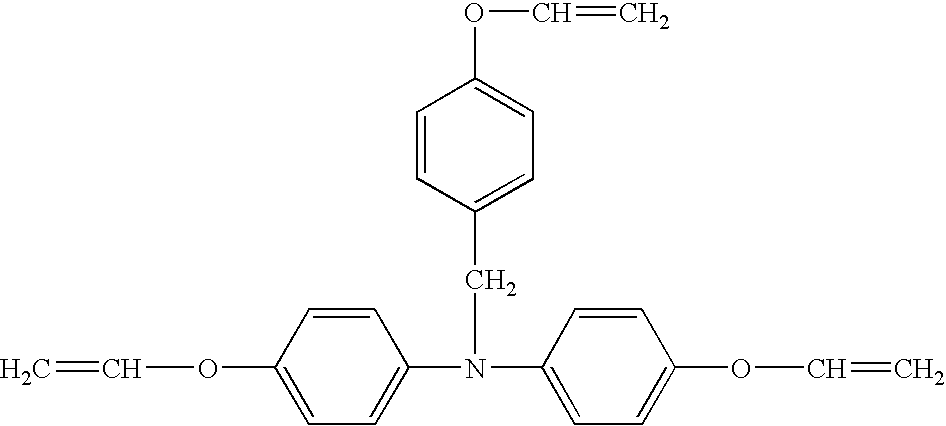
C1=C(N(CC2=CC=C(OC=C)C=C2)C2=CC=C(OC=C)C=C2)C=CC(OC=C)=C1
